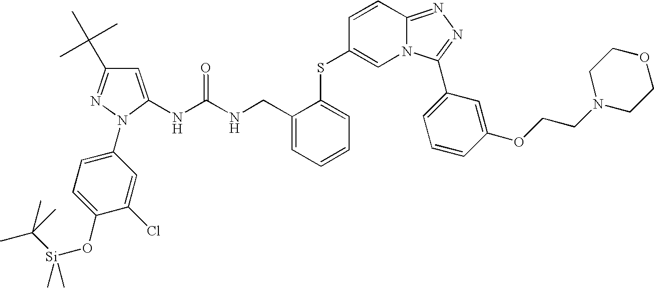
N12C=C(SC3=CC=CC=C3CNC(NC3=CC(C(C)(C)C)=NN3C3=CC=C(O[Si](C(C)(C)C)(C)C)C(Cl)=C3)=O)C=CC1=NN=C2C1=CC=CC(OCCN2CCOCC2)=C1
